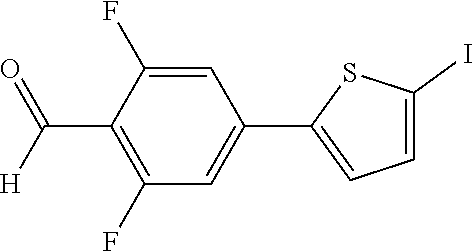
C1=C(F)C(C([H])=O)=C(F)C=C1C1=CC=C(I)S1
